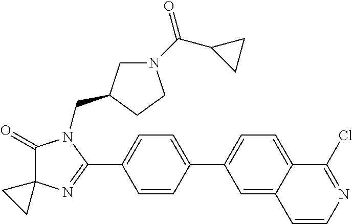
C1(=O)C2(N=C(C3=CC=C(C4=CC=C5C(=C4)C=CN=C5Cl)C=C3)N1CC1CN(C(C3CC3)=O)CC1)CC2
